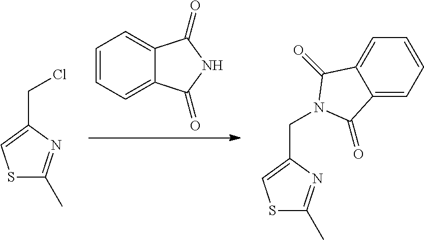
C1=CC=C2C(=C1)C(=O)NC2=O.S1C(C)=NC(CCl)=C1.S1C(C)=NC(CN2C(=O)C3=CC=CC=C3C2=O)=C1
